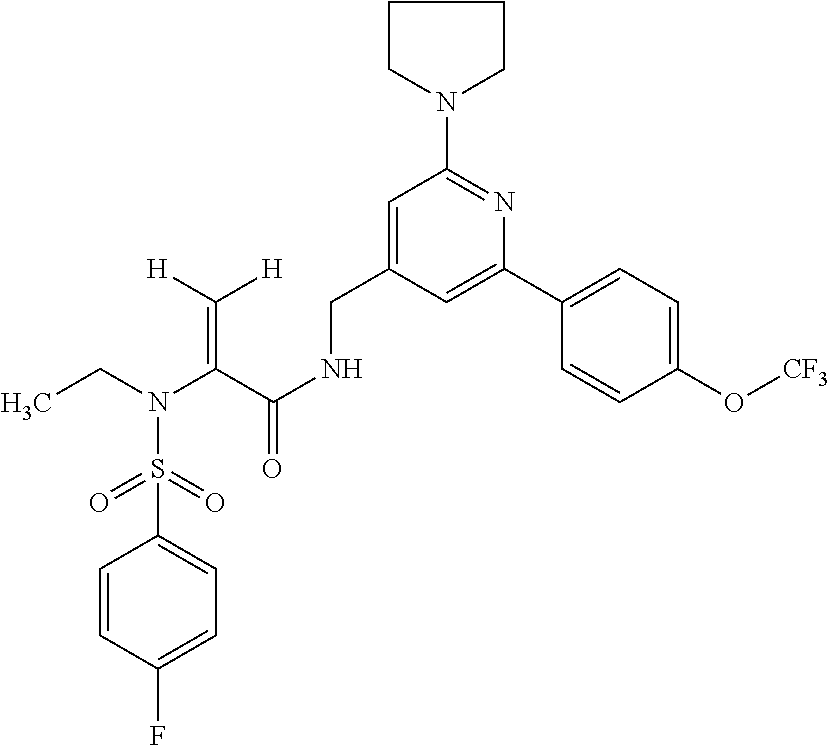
C1(S(N(CC)C(C(NCC2=CC(N3CCCC3)=NC(C3=CC=C(O[CF3])C=C3)=C2)=O)=C([H])[H])(=O)=O)=CC=C(F)C=C1
